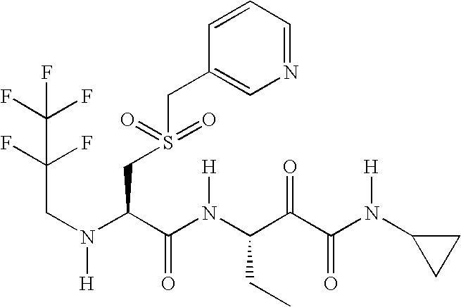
C(N(C(C(N(C(C(C(N(C1CC1)[H])=O)=O)CC)[H])=O)CS(CC1=CN=CC=C1)(=O)=O)[H])C(C(F)(F)F)(F)F
